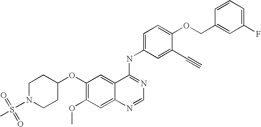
O(C1=C(OC)C=C2C(=C1)C(NC1=CC=C(OCC3=CC(F)=CC=C3)C(C#C)=C1)=NC=N2)C1CCN(S(C)(=O)=O)CC1
